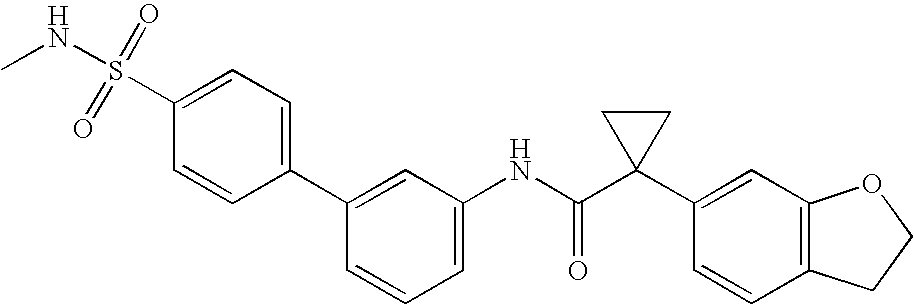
C1(C2=CC(NC(C3(C4=CC5=C(C=C4)CCO5)CC3)=O)=CC=C2)=CC=C(S(=O)(=O)NC)C=C1
